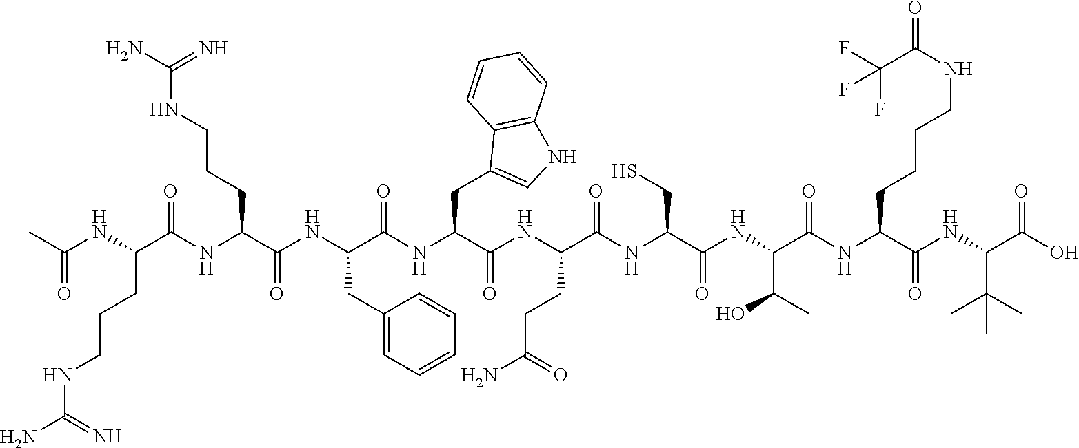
C(NCCCC(C(NC(C(NC(C(NC(C(=O)NC(C(NC(C(NC(C(NC(C(NC(C(O)=O)C(C)(C)C)=O)CCCCNC(=O)C(F)(F)F)=O)C(O)C)=O)CS)=O)CCC(N)=O)CC1=CNC2=C1C=CC=C2)=O)CC1=CC=CC=C1)=O)CCCNC(N)=N)=O)NC(C)=O)(=N)N
